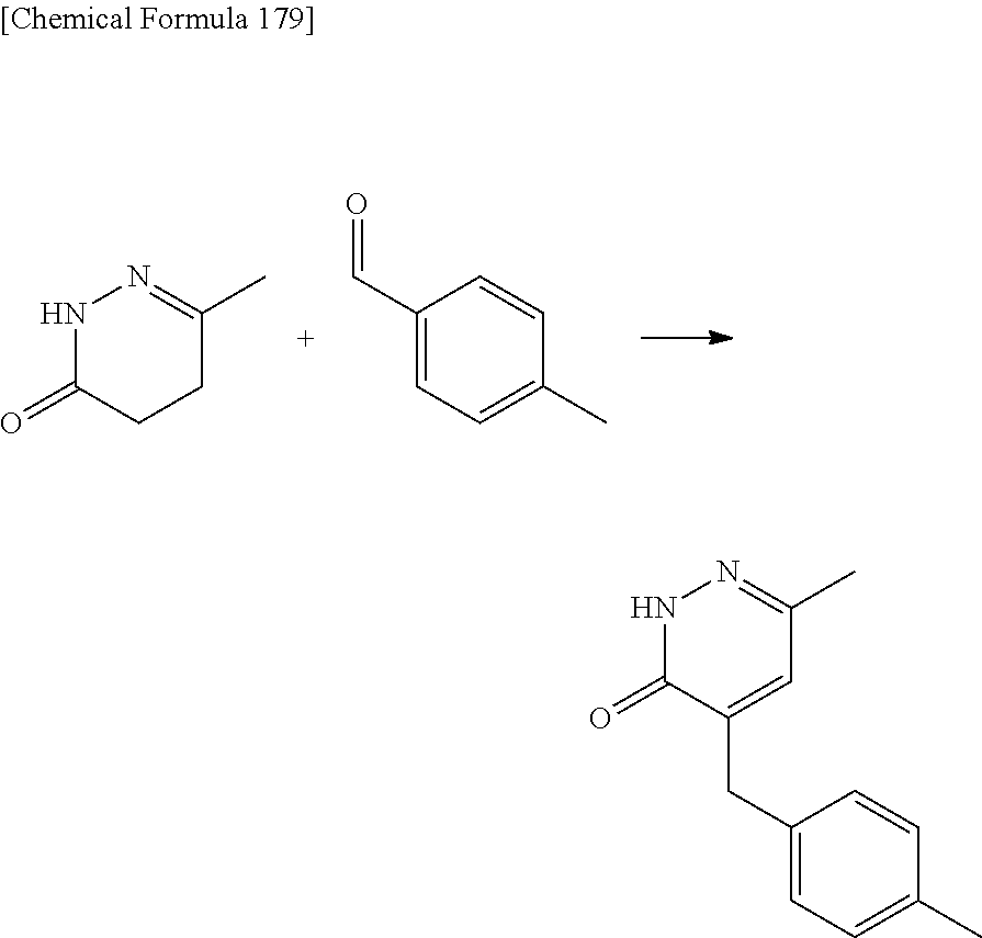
N1C(=O)CCC(C)=N1.C1(C=O)=CC=C(C)C=C1.N1C(=O)C(CC2=CC=C(C)C=C2)=CC(C)=N1
